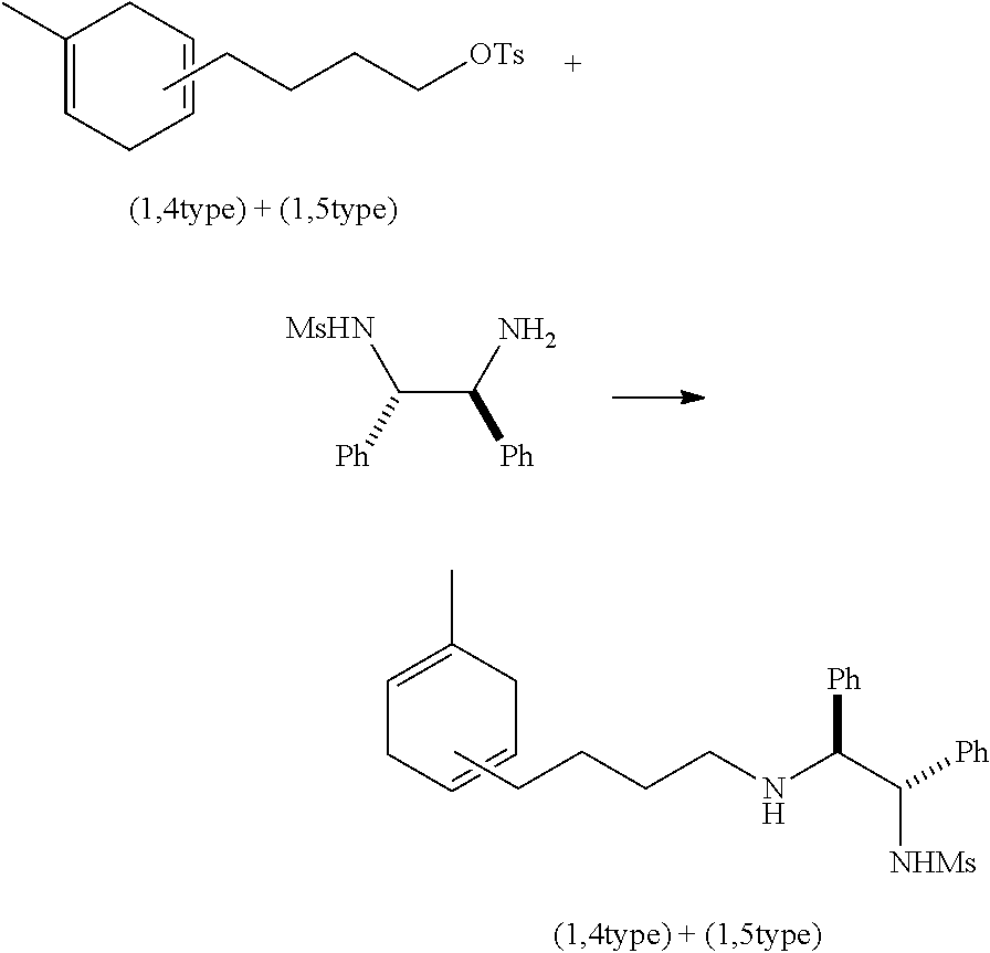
C1=C(C)CC=CC1.CCCCCNC(C([Ph])[NHMs])[Ph].C(C(N)[Ph])([MsHN])[Ph].C1(C)=CCC=CC1.CCCCC[OTs]
